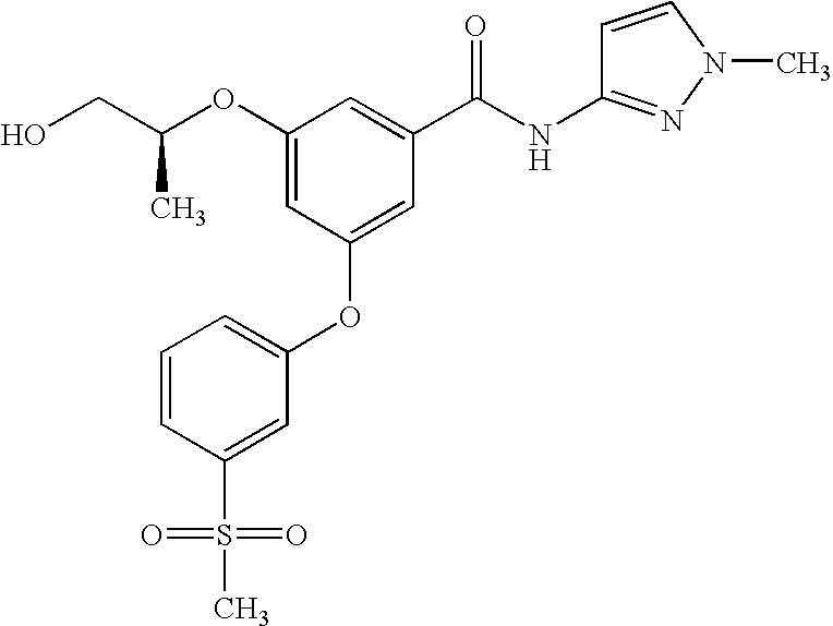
C1=CC(S(C)(=O)=O)=CC(OC2=CC(C(NC3=NN(C)C=C3)=O)=CC(OC(CO)C)=C2)=C1
